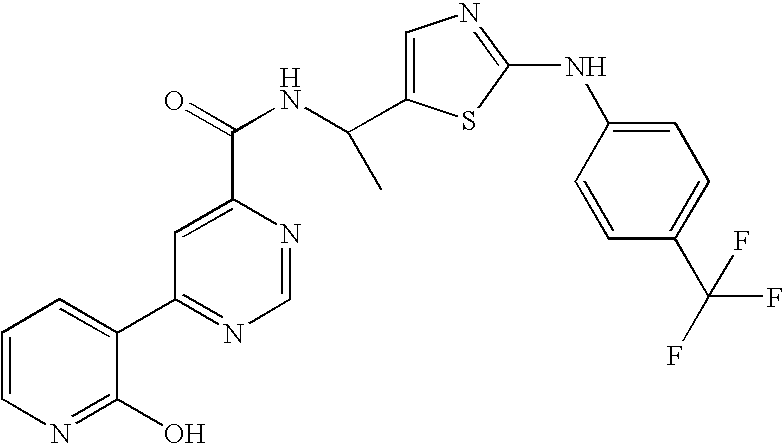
C1(C2=NC=NC(C(=O)NC(C3=CN=C(NC4=CC=C(C(F)(F)F)C=C4)S3)C)=C2)=CC=CN=C1O
